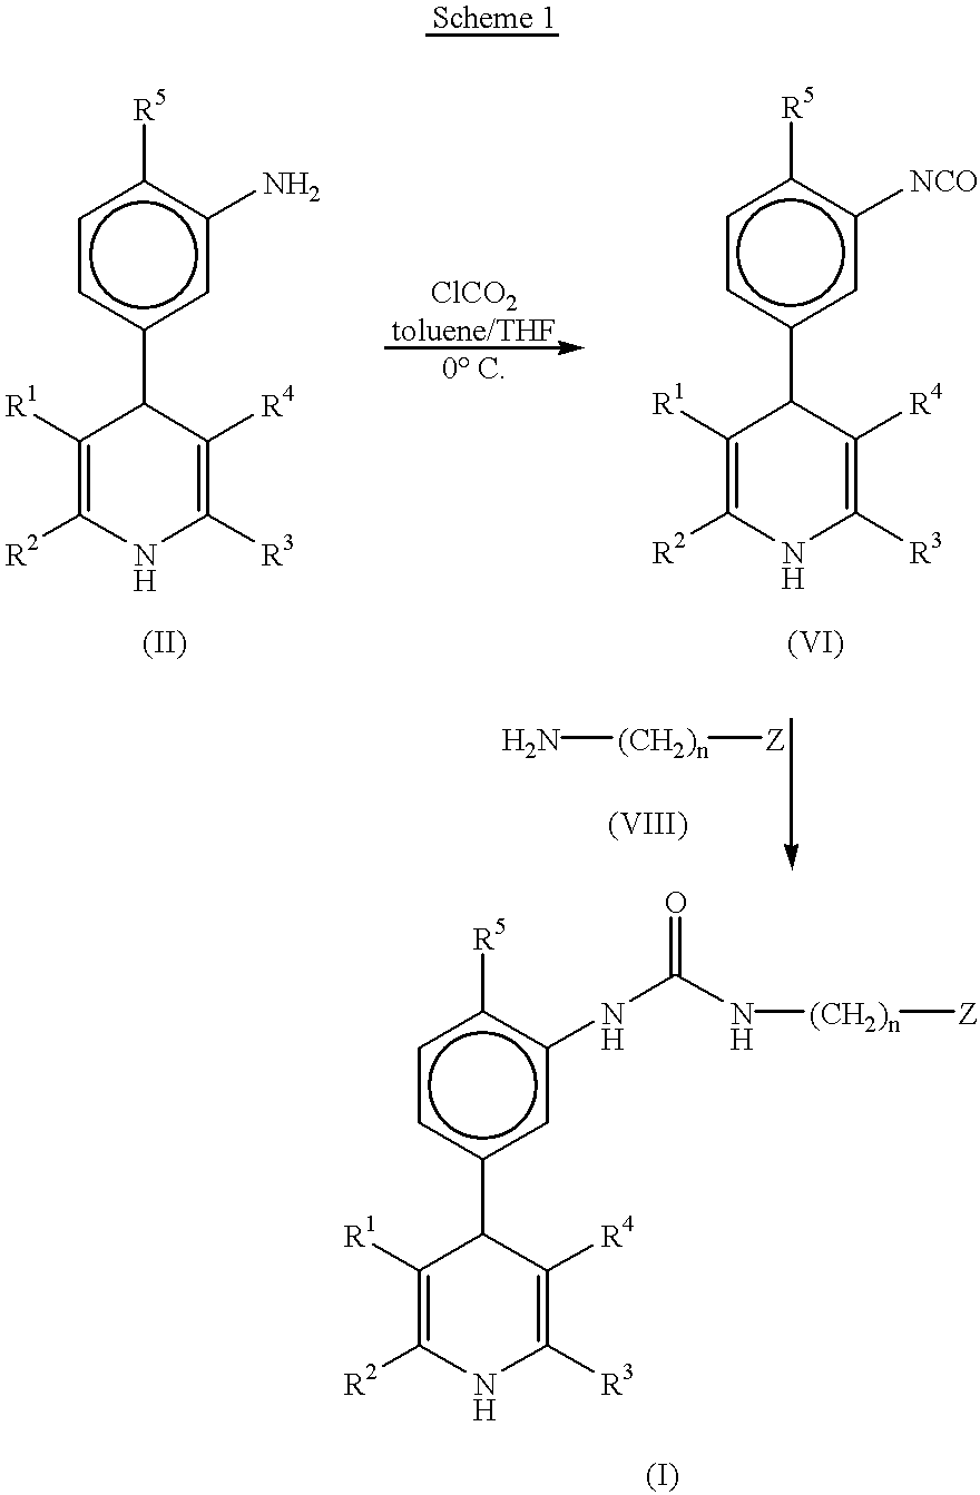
c1cc(C2C([R4])=C([R3])NC([R2])=C2[R1])cc(N)c1[R5].c1cc(C2C([R4])=C([R3])NC([R2])=C2[R1])cc([NCO])c1[R5].N[(CH2)n][Z].c1cc(C2C([R4])=C([R3])NC([R2])=C2[R1])cc(NC(N[(CH2)n][Z])=O)c1[R5]
